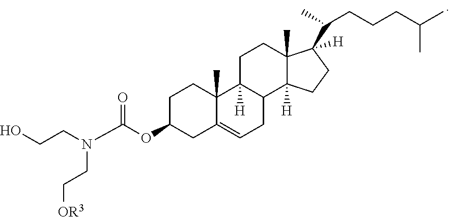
N(C(OC1CC2=CCC3C([H])(C2(C)CC1)CCC1(C)C3([H])CCC1(C(CCCC(C)C)C)[H])=O)(CCO)CC[OR3]
